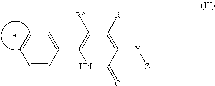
C1=CC(C2=C([R6])C([R7])=C([Y][Z])C(=O)N2)=CC=C1
